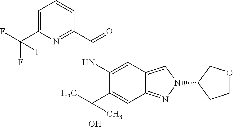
C1=C(C(F)(F)F)N=C(C(=O)NC2=CC3=CN(C4CCOC4)N=C3C=C2C(C)(O)C)C=C1
